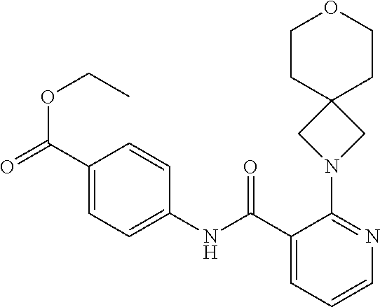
C1(C(=O)OCC)=CC=C(NC(C2=CC=CN=C2N2CC3(C2)CCOCC3)=O)C=C1
